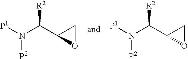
[P1]N([P2])C(C1OC1)[R2].[P1]N([P2])C(C1OC1)[R2]
